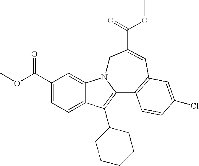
C1(C(OC)=O)=CC=C2C(=C1)N1C(=C2C2CCCCC2)C2=C(C=C(C(=O)OC)C1)C=C(Cl)C=C2
